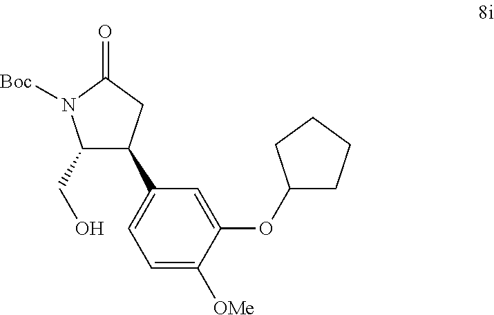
C1(CO)C(C2=CC=C([OMe])C(OC3CCCC3)=C2)CC(=O)N1[Boc]
